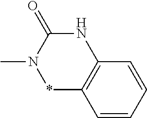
C12=C(NC(=O)N(C)*1)C=CC=C2
